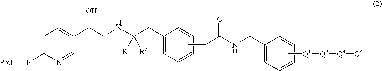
C1=C(N[Prot])N=CC(C(O)CNC(CC2=CC=CC=C2)([R1])[R2])=C1.CCC(NCC1=CC=CC=C1)=O.C[Q1][Q2][Q3][Q4]
